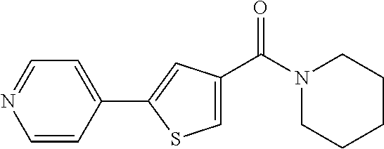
C1=CC(C2=CC(C(N3CCCCC3)=O)=CS2)=CC=N1
